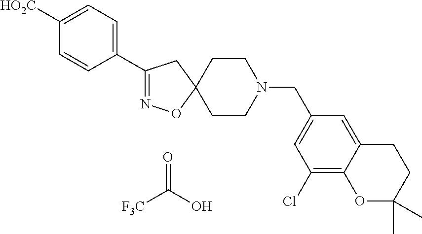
C1(C2=CC=C([HO2C])C=C2)=NOC2(C1)CCN(CC1=CC(Cl)=C3C(=C1)CCC(C)(C)O3)CC2.O=C([F3C])O
